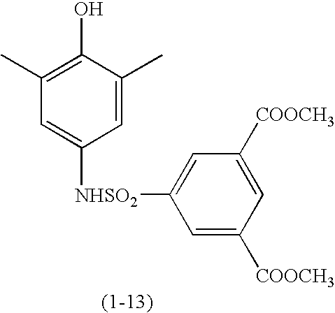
C1(C)=C(O)C(C)=CC([NHSO2]C2=CC([COOCH3])=CC([COOCH3])=C2)=C1
